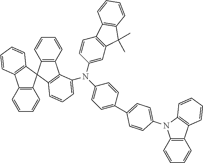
C12=C(C=CC=C1)C1=C(C23C2=C(C4=C3C=CC=C4)C=CC=C2)C=CC=C1N(C1=CC2=C(C=C1)C1=C(C2(C)C)C=CC=C1)C1=CC=C(C2=CC=C(N3C4=C(C5=C3C=CC=C5)C=CC=C4)C=C2)C=C1
